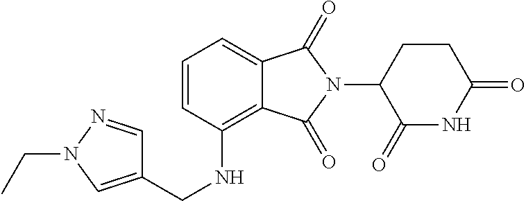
C1=C2C(=C(NCC3=CN(CC)N=C3)C=C1)C(=O)N(C1C(=O)NC(=O)CC1)C2=O
